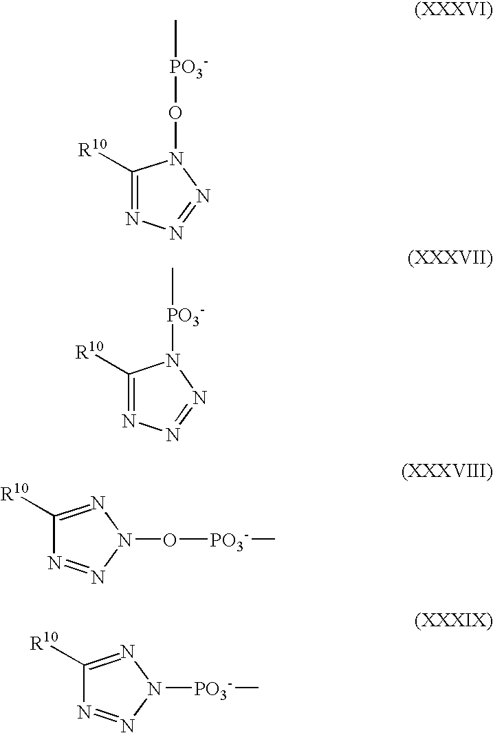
O([PO3-]C)N1C([R10])=NN=N1.[PO3-](C)N1C([R10])=NN=N1.C1([R10])=NN(O[PO3-]C)N=N1.C1([R10])=NN([PO3-]C)N=N1
